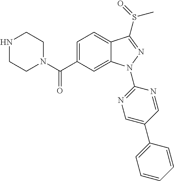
N1CCN(C(C2=CC=C3C(=C2)N(C2=NC=C(C4=CC=CC=C4)C=N2)N=C3S(C)=O)=O)CC1
